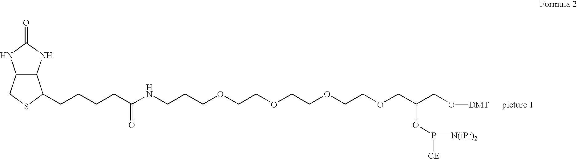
C12C(NC(=O)N1)C(CCCCC(NCCCOCCOCCOCCOCC(CO[DMT])OP([CE])[N(iPr)2])=O)SC2
